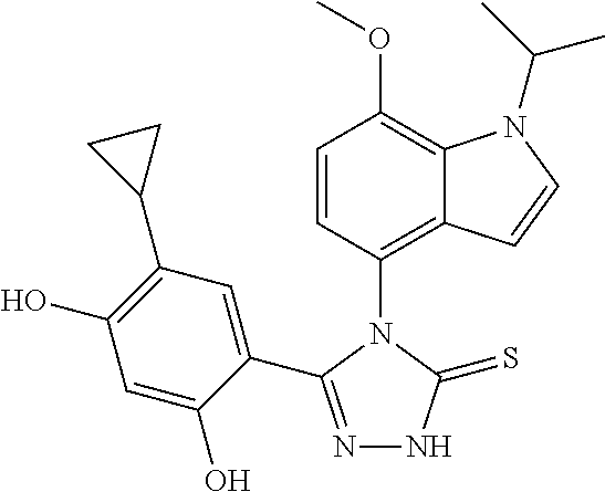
C1=CC(N2C(C3=CC(C4CC4)=C(O)C=C3O)=NNC2=S)=C2C(=C1OC)N(C(C)C)C=C2
